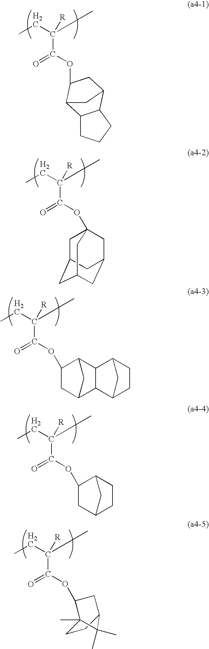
CCC(C)([R])C(=O)OC1CC2C3C(CCC3)C1C2.CCC(C)([R])C(=O)OC12CC3CC(CC(C1)C3)C2.CCC(C)([R])C(=O)OC1CC2CC1C1C2C2CCC1C2.CCC(C)([R])C(=O)OC1CC2CC1CC2.CCC(C)([R])C(=O)OC1C2(C)CCC(C1)C2(C)C
